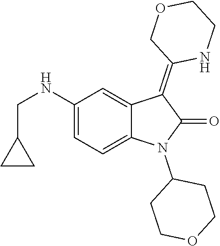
C1(NCC2CC2)=CC=C2C(=C1)C(=C1NCCOC1)C(=O)N2C1CCOCC1
